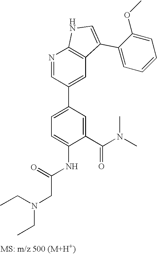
N1=CC(C2=CC=C(NC(CN(CC)CC)=O)C(C(N(C)C)=O)=C2)=CC2=C1NC=C2C1=CC=CC=C1OC
